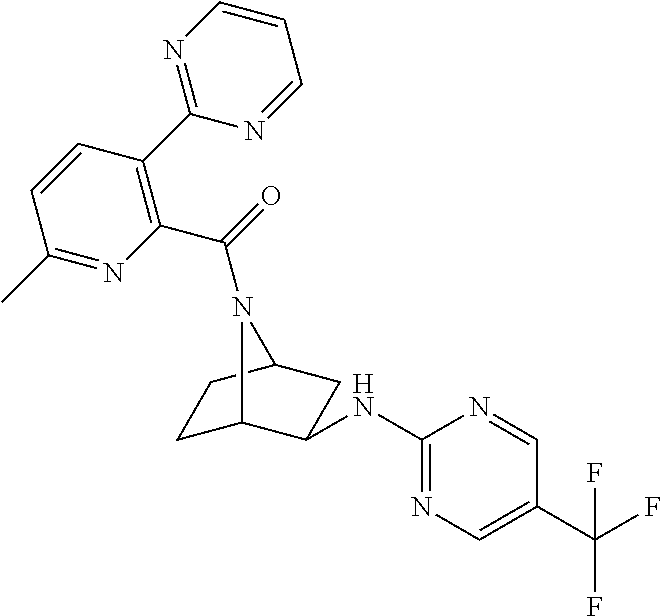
N(C1C2CCC(C1)N2C(=O)C1=C(C2=NC=CC=N2)C=CC(C)=N1)C1=NC=C(C(F)(F)F)C=N1
